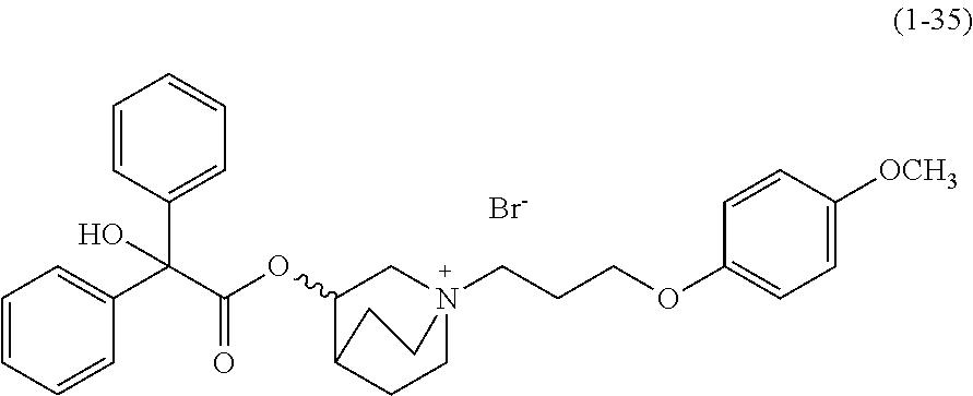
C1CC2C(OC(C(C3=CC=CC=C3)(C3=CC=CC=C3)O)=O)CN1(CCCOC1=CC=C([OCH3])C=C1)CC2.[Br-]
